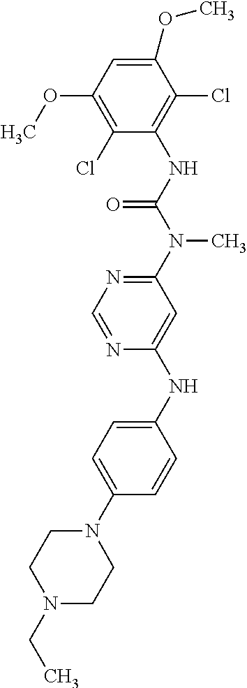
C1(Cl)=C(OC)C=C(OC)C(Cl)=C1NC(N(C1=NC=NC(NC2=CC=C(N3CCN(CC)CC3)C=C2)=C1)C)=O
